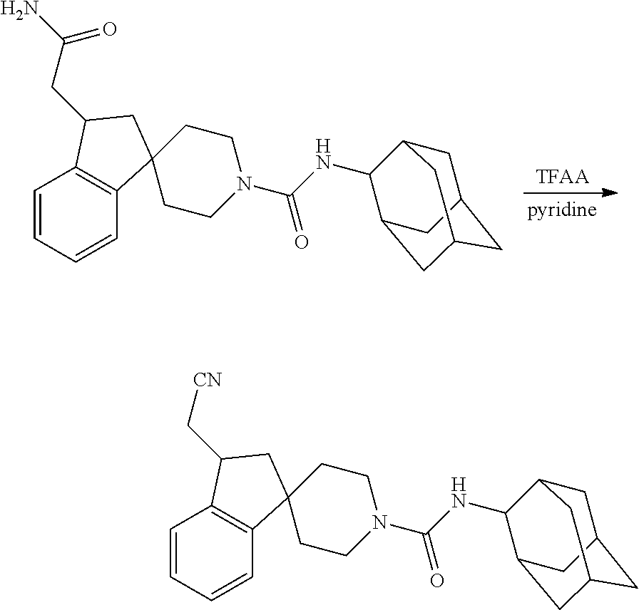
C1=CC=CC2=C1C(CC(=O)N)CC21CCN(C(=O)NC2C3CC4CC(CC2C4)C3)CC1.[TFAA].C1=CC=CC2=C1C(C[CN])CC21CCN(C(=O)NC2C3CC4CC(CC2C4)C3)CC1
